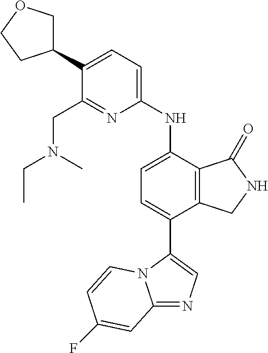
C12=NC=C(C3=CC=C(NC4=CC=C(C5COCC5)C(CN(C)CC)=N4)C4=C3CNC4=O)N1C=CC(F)=C2
